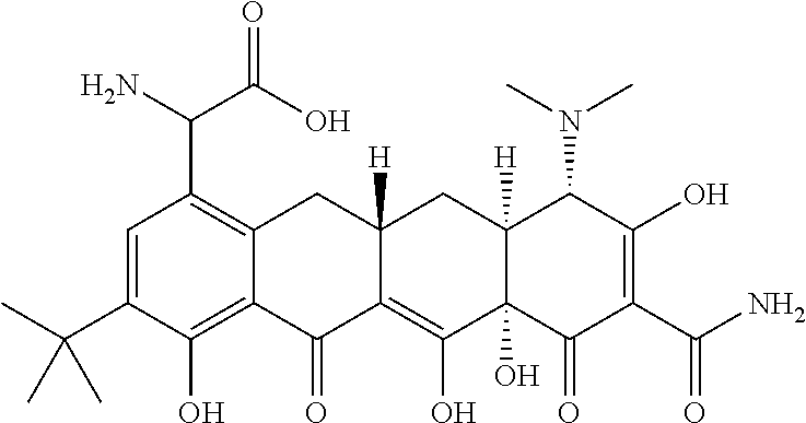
C1=C(C(C)(C)C)C(O)=C2C(=C1C(C(=O)O)N)CC1([H])C(=C(O)C3(O)C([H])(C1)C(N(C)C)C(O)=C(C(N)=O)C3=O)C2=O
